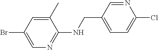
BrC1=CN=C(NCC2=CC=C(Cl)N=C2)C(C)=C1
